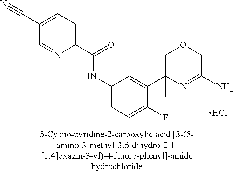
C1(C#N)=CC=C(C(=O)NC2=CC=C(F)C(C3(C)N=C(N)COC3)=C2)N=C1.Cl
